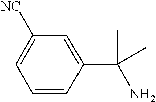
C1=C([NC])C=C(C(C)(C)N)C=C1
